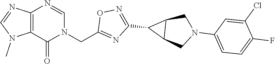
C12=C(C(=O)N(CC3=NC(C4C5C4CN(C4=CC=C(F)C(Cl)=C4)C5)=NO3)C=N1)N(C)C=N2
